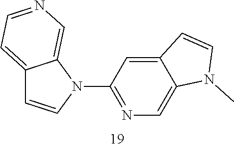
C12=CC=NC=C1N(C1=NC=C3C(=C1)C=CN3C)C=C2
